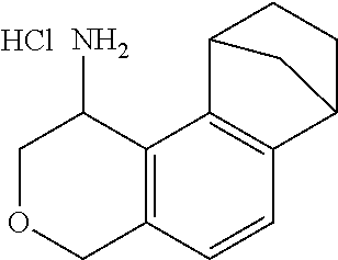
C1OCC2=C(C1N)C1=C(C=C2)C2CCC1C2.Cl
